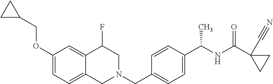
C1(OCC2CC2)=CC=C2C(=C1)C(F)CN(CC1=CC=C(C(NC(=O)C3(C#N)CC3)C)C=C1)C2
